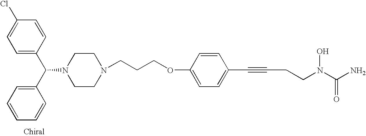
C1=C(C(C2=CC=CC=C2)N2CCN(CCCOC3=CC=C(C#CCCN(C(N)=O)O)C=C3)CC2)C=CC(Cl)=C1
